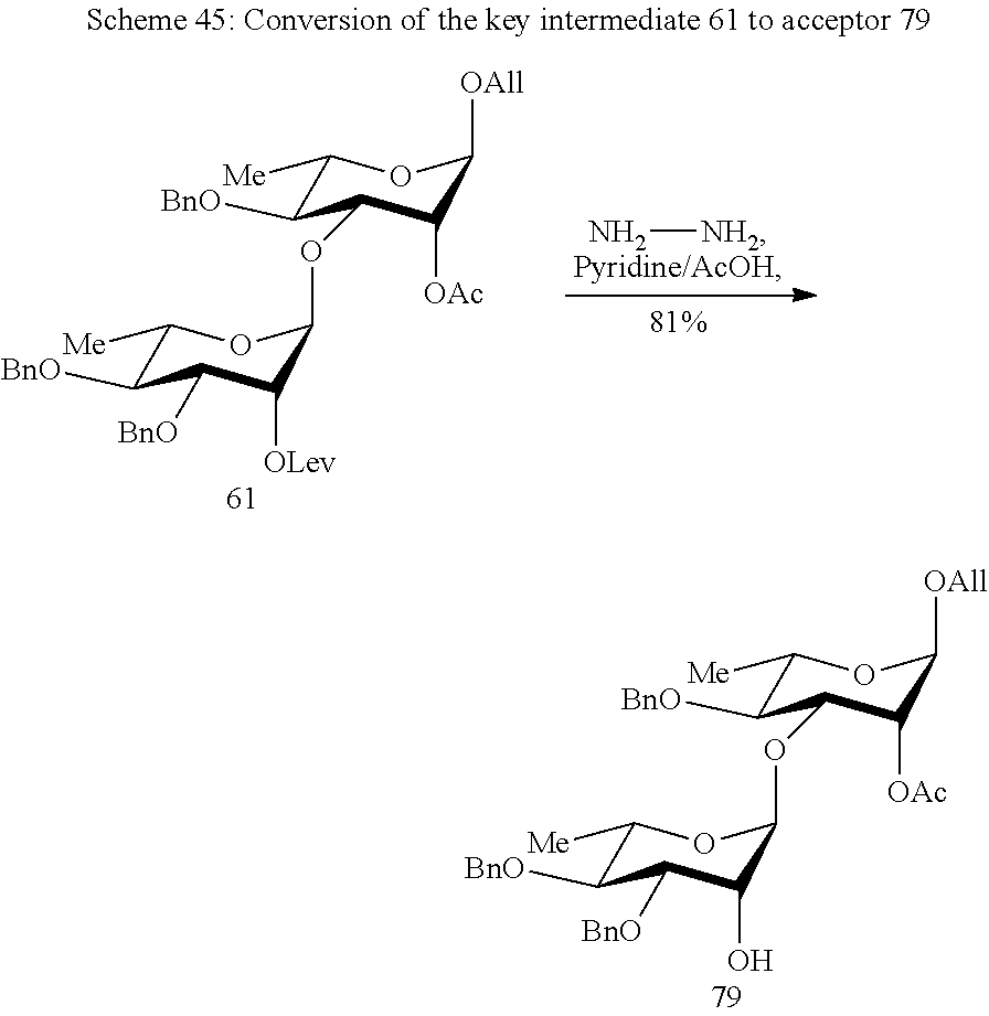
C1([Me])C([BnO])C(OC2C([OLev])C([BnO])C([BnO])C([Me])O2)C([OAc])C([OAll])O1.N[NH2].C1([Me])C([BnO])C(OC2C(O)C([BnO])C([BnO])C([Me])O2)C([OAc])C([OAll])O1
